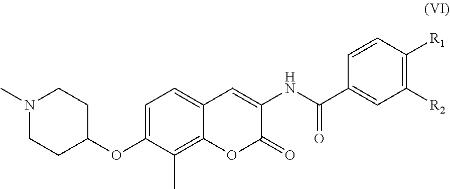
O(C1=CC=C2C(=C1C)OC(=O)C(NC(=O)C1=CC([R2])=C([R1])C=C1)=C2)C1CCN(C)CC1
